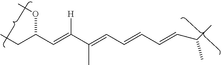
CCC(C=C(C(=CC=CC=CC(C)C)C)[H])OC
